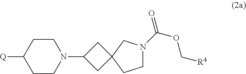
C1CN(C2CC3(C2)CCN(C(OC[R4])=O)C3)CCC1[Q]
